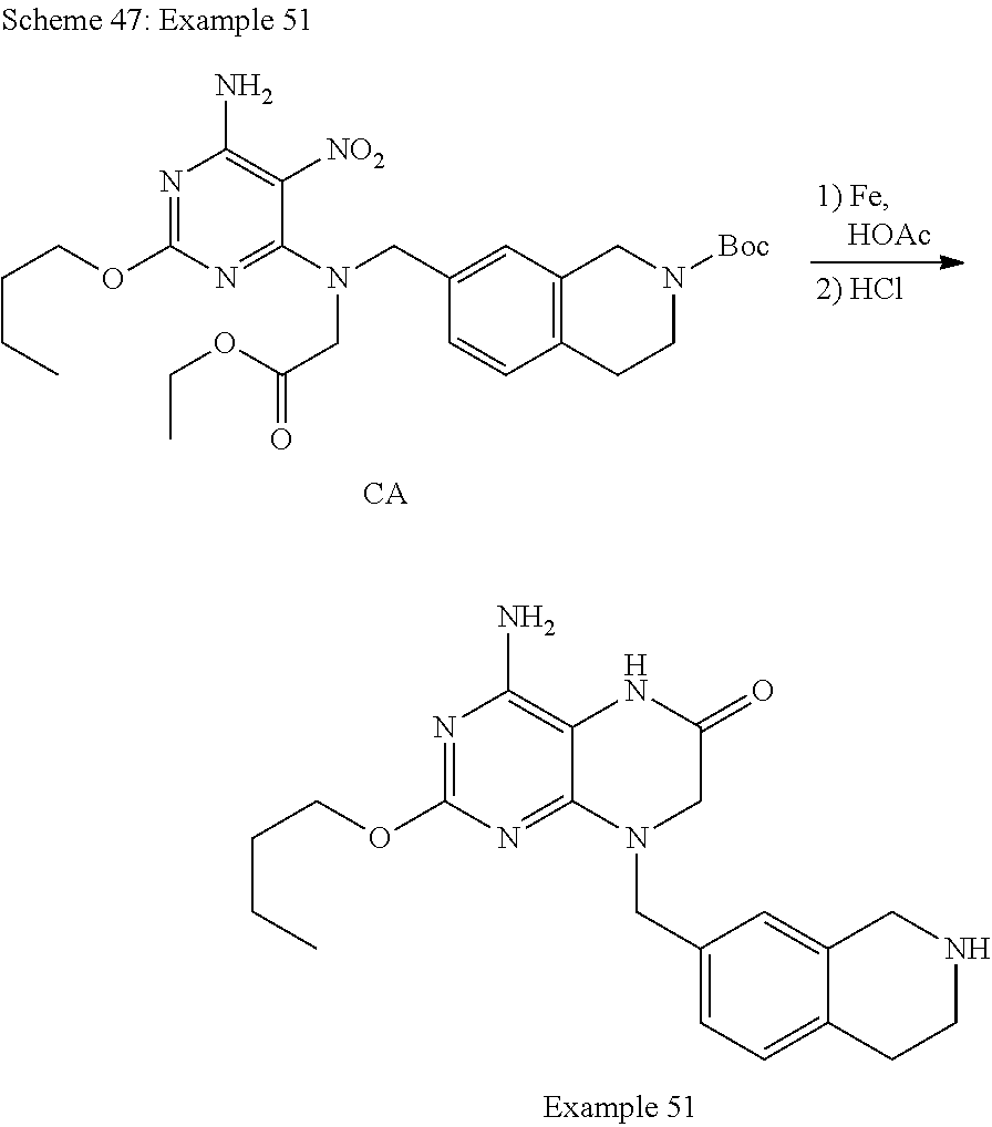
C1=C(CN2CC(=O)NC3=C(N)N=C(OCCCC)N=C23)C=C2C(=C1)CCNC2.C1(CN(CC(=O)OCC)C2=NC(OCCCC)=NC(N)=C2[NO2])=CC2=C(C=C1)CCN([Boc])C2
